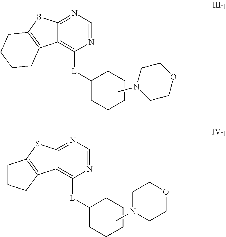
C12=C([L]C3CCCCC3)N=CN=C1SC1=C2CCCC1.CN1CCOCC1.C12=C([L]C3CCCCC3)N=CN=C1SC1=C2CCC1.CN1CCOCC1
